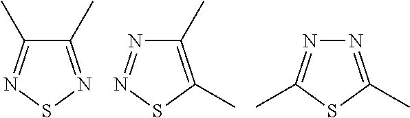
C1(C)=NSN=C1C.C1(C)=C(C)SN=N1.N1=C(C)SC(C)=N1
